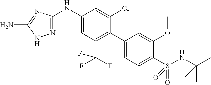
C1(NC2=CC(C(F)(F)F)=C(C3=CC=C(S(=O)(NC(C)(C)C)=O)C(OC)=C3)C(Cl)=C2)=NNC(N)=N1
